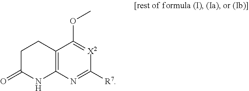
O(C)C1=[X2]C([R7])=NC2=C1CCC(=O)N2
